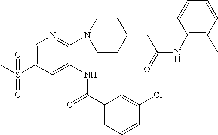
C1=C(S(C)(=O)=O)C=C(NC(C2=CC=CC(Cl)=C2)=O)C(N2CCC(CC(=O)NC3=C(C)C=CC=C3C)CC2)=N1
